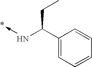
C1(C(CC)N->C)=CC=CC=C1
